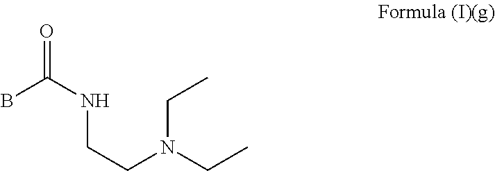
BC(NCCN(CC)CC)=O
